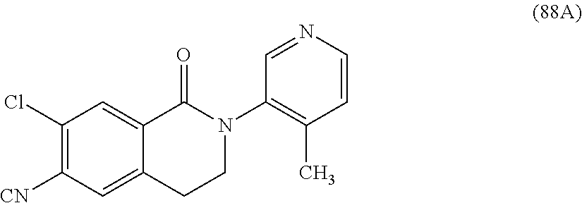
C1(Cl)=C([CN])C=C2C(=C1)C(=O)N(C1=C(C)C=CN=C1)CC2
